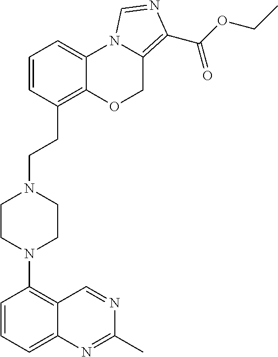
C1=CC=C2C(=C1N1CCN(CCC3=C4C(=CC=C3)N3C(=C(C(OCC)=O)N=C3)CO4)CC1)C=NC(C)=N2
